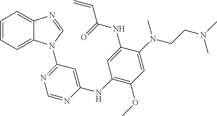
C1(NC2=CC(N3C4=CC=CC=C4N=C3)=NC=N2)=C(OC)C=C(N(CCN(C)C)C)C(NC(C=C)=O)=C1
